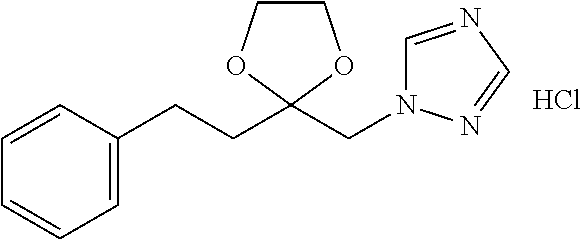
C1=C(CCC2(CN3C=NC=N3)OCCO2)C=CC=C1.Cl
